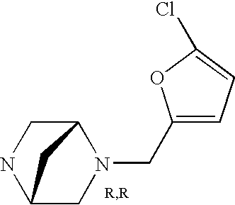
C12CN(CC3=CC=C(Cl)O3)C(CN1)C2
